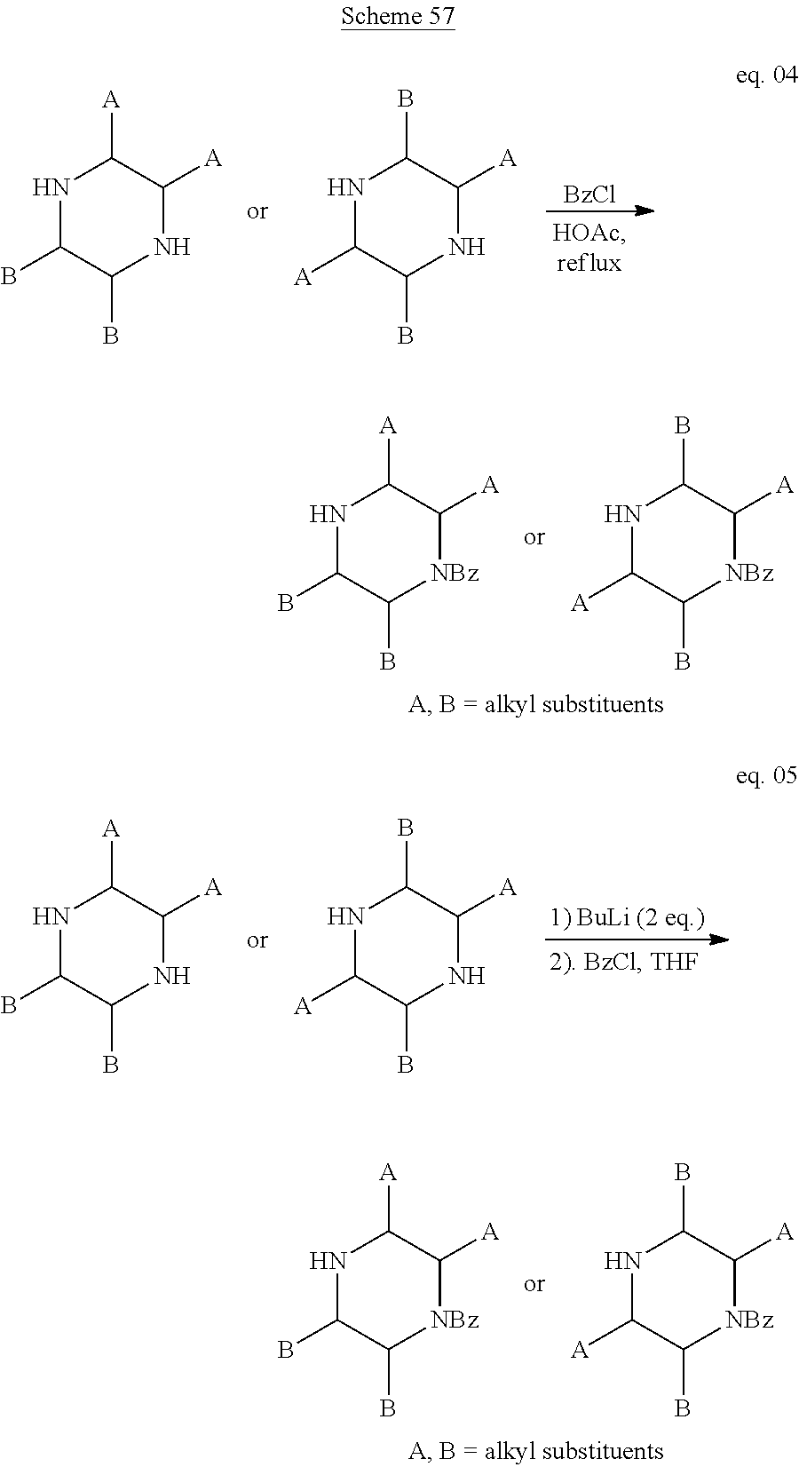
[BzCl].N1C(B)C(B)NC([A])C1[A].N1C([A])C(B)NC([A])C1B.N1C(B)C(B)[NBz]C([A])C1[A].N1C([A])C(B)[NBz]C([A])C1B.N1C(B)C(B)NC([A])C1[A].N1C([A])C(B)NC([A])C1B.N1C(B)C(B)[NBz]C([A])C1[A].N1C([A])C(B)[NBz]C([A])C1B
